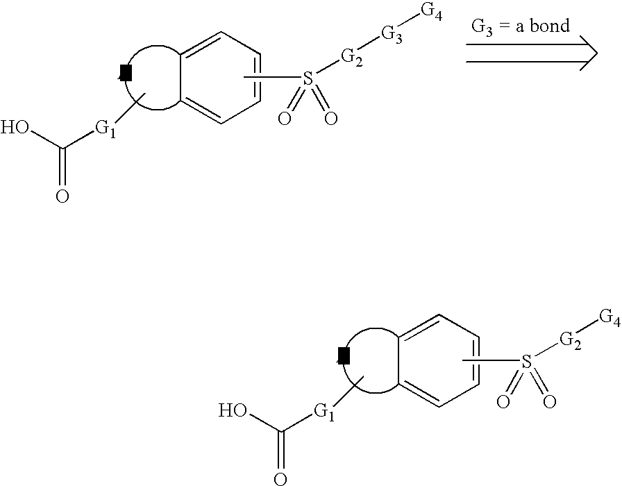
C1=CC=CC=C1.CS(=O)([G2][G4])=O.C[G1]C(O)=O.C1=CC=CC=C1.CS(=O)([G2][G3][G4])=O.C[G1]C(O)=O
